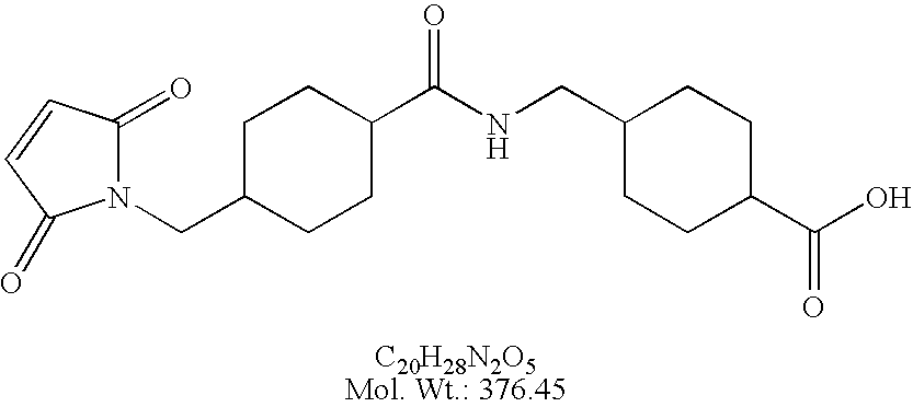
C1C(CN2C(=O)C=CC2=O)CCC(C(NCC2CCC(C(O)=O)CC2)=O)C1
